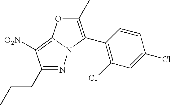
N1=C(CCC)C([O2N])=C2N1C(C1=C(Cl)C=C(Cl)C=C1)=C(C)O2
